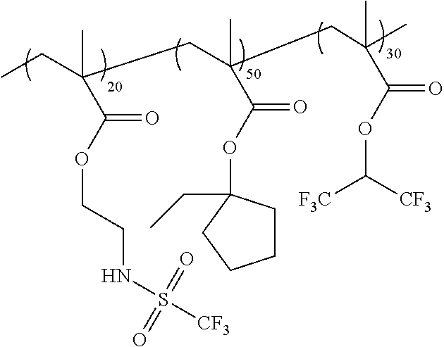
CCC(CC(C)(C(OC1(CC)CCCC1)=O)CC(C)(C)C(OC([F3C])[CF3])=O)(C)C(OCCNS([CF3])(=O)=O)=O
